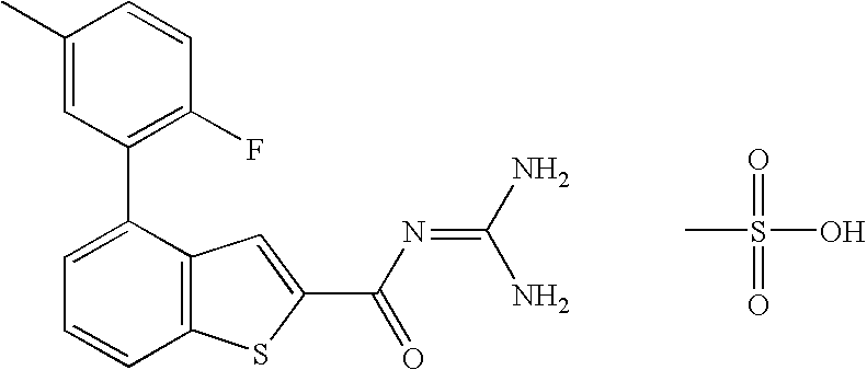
C1(C)=CC(C2=CC=CC3=C2C=C(C(N=C(N)N)=O)S3)=C(F)C=C1.CS(=O)(=O)O
